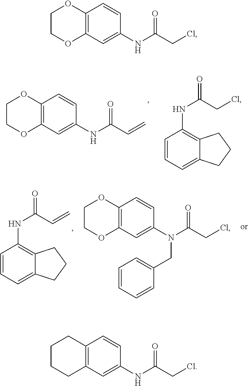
C1COC2=C(O1)C=CC(NC(=O)C=C)=C2.C1=CC=C2C(=C1NC(=O)CCl)CCC2.C1=CC=C2C(=C1NC(=O)C=C)CCC2.C1COC2=C(O1)C=CC(N(C(=O)CCl)CC1=CC=CC=C1)=C2.C1COC2=C(O1)C=CC(NC(=O)CCl)=C2.C1CCC2=C(C1)C=CC(NC(=O)CCl)=C2
